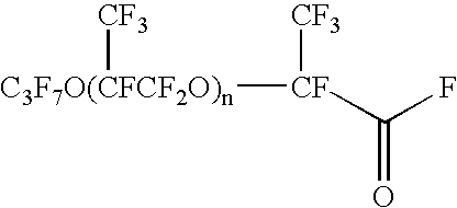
FC([CF]([CF3])[C3F7O(CFCF2O)n][CF3])=O
